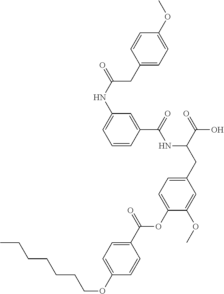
C1=CC(C(=O)NC(CC2=CC=C(OC(C3=CC=C(OCCCCCCC)C=C3)=O)C(OC)=C2)C(=O)O)=CC(NC(=O)CC2=CC=C(OC)C=C2)=C1
